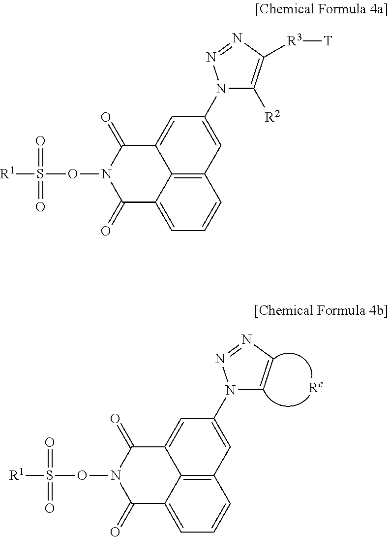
C1=CC2=C3C(=C1)C(=O)N(OS([R1])(=O)=O)C(=O)C3=CC(N1C([R2])=C([R3][T])N=N1)=C2.C1=CC2=C3C(=C1)C(=O)N(OS([R1])(=O)=O)C(=O)C3=CC(N1C=CN=N1)=C2
